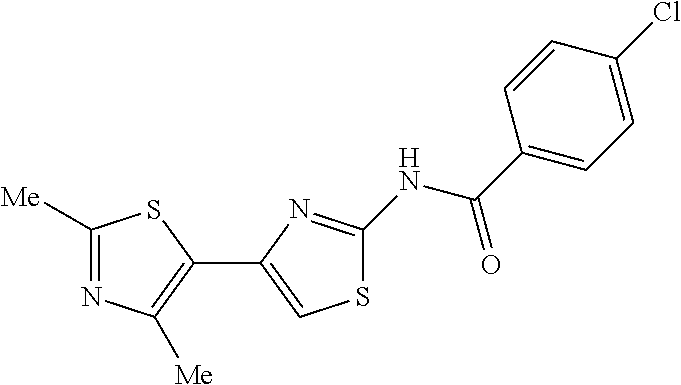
C1([Me])=NC([Me])=C(C2=CSC(NC(C3=CC=C(Cl)C=C3)=O)=N2)S1
